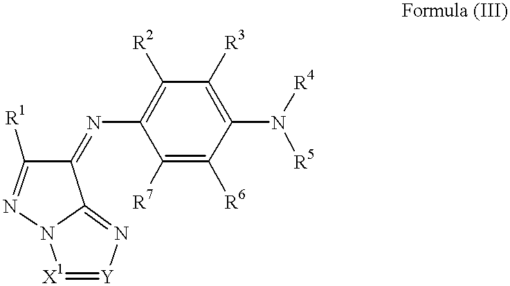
N12C(=N[Y]=[X1]1)C(=NC1=C([R2])C([R3])=C(N([R5])[R4])C([R6])=C1[R7])C([R1])=N2
